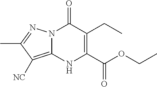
N12C(=C([NC])C(C)=N1)NC(C(OCC)=O)=C(CC)C2=O
